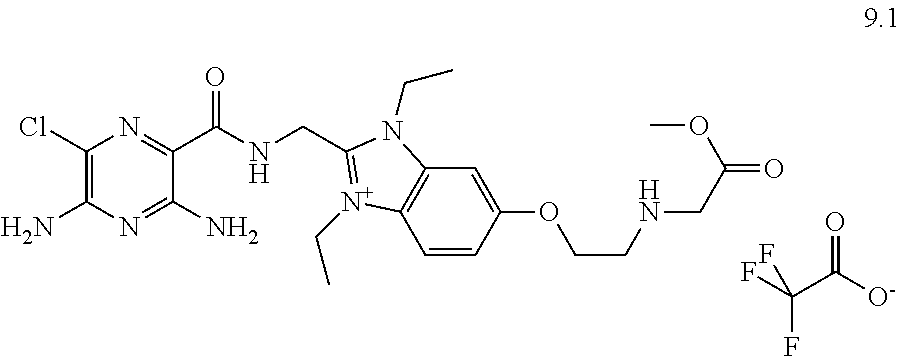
C1(Cl)=C(N)N=C(N)C(C(NCC2=[N+](CC)C3=C(C=C(OCCNCC(OC)=O)C=C3)N2CC)=O)=N1.O=C([O-])C(F)(F)F
